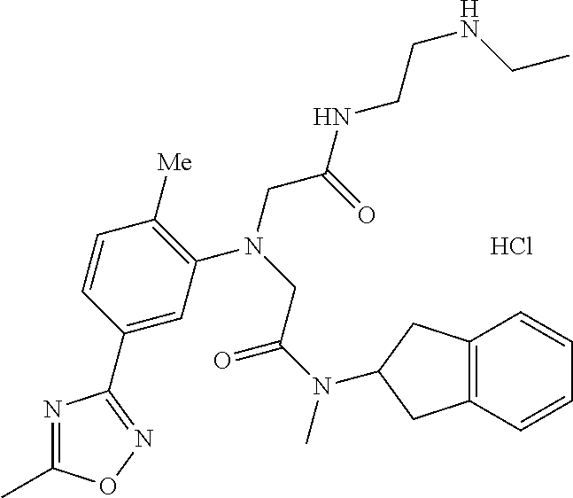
Cl.C1=C(C2=NOC(C)=N2)C=CC([Me])=C1N(CC(NCCNCC)=O)CC(N(C)C1CC2=C(C=CC=C2)C1)=O
